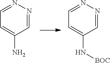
NC1=CC=NN=C1.[BOC]NC1=CC=NN=C1
